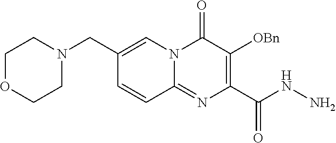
C1N(CC2=CN3C(=NC(C(=O)NN)=C([OBn])C3=O)C=C2)CCOC1
